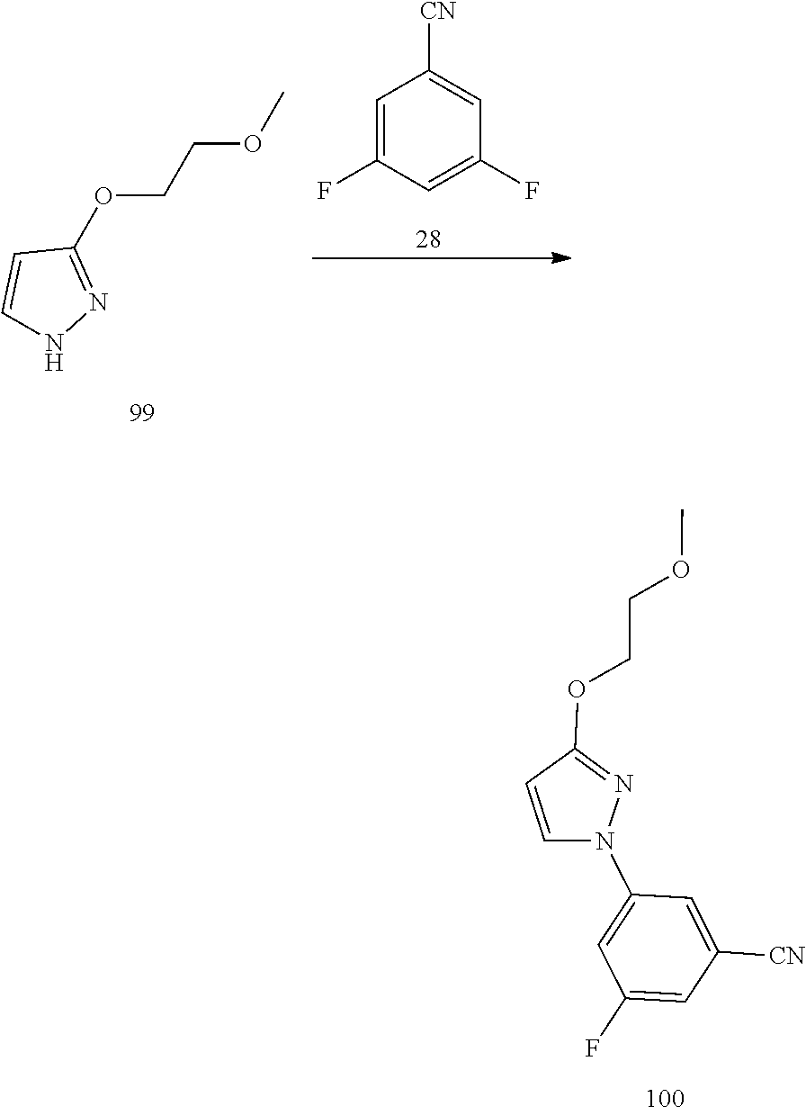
C1=CNN=C1OCCOC.C1=C(F)C=C(F)C=C1[CN].C1(F)=CC([CN])=CC(N2N=C(OCCOC)C=C2)=C1
